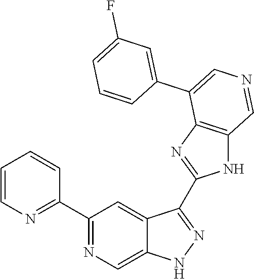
C1(C2=NC=CC=C2)=NC=C2C(=C1)C(C1=NC3=C(N1)C=NC=C3C1=CC(F)=CC=C1)=NN2
